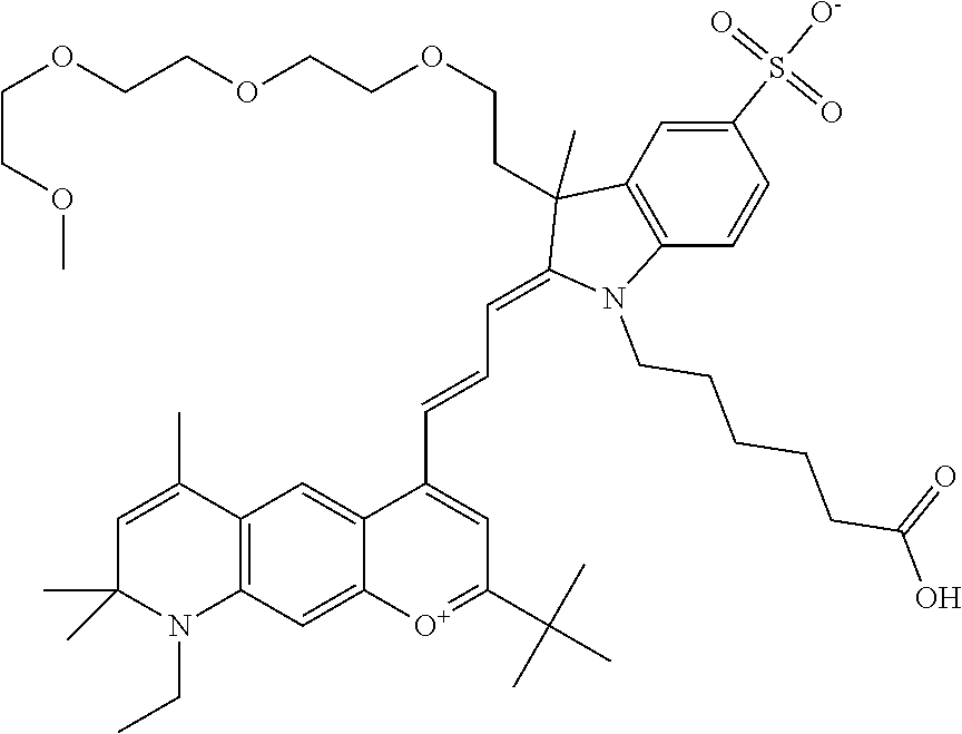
C12=C(C=C3C(=C1)C(C=CC=C1N(CCCCCC(O)=O)C4=C(C1(CCOCCOCCOCCOC)C)C=C(S([O-])(=O)=O)C=C4)=CC(C(C)(C)C)=[O+]3)N(CC)C(C)(C)C=C2C
